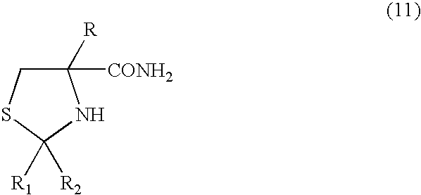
C1([CONH2])([R])CSC([R2])([R1])N1
